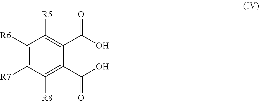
C1([R6])=C([R7])C([R8])=C(C(=O)O)C(C(=O)O)=C1[R5]
